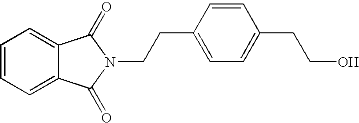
C1=CC=C2C(=C1)C(=O)N(CCC1=CC=C(CCO)C=C1)C2=O
